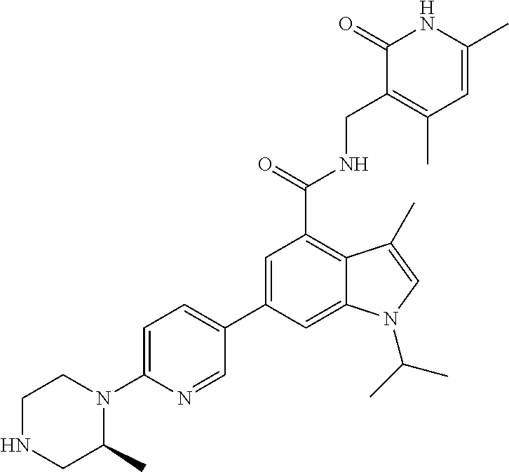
C1(C2=CC(C(=O)NCC3=C(C)C=C(C)NC3=O)=C3C(=C2)N(C(C)C)C=C3C)=CC=C(N2CCNCC2C)N=C1
